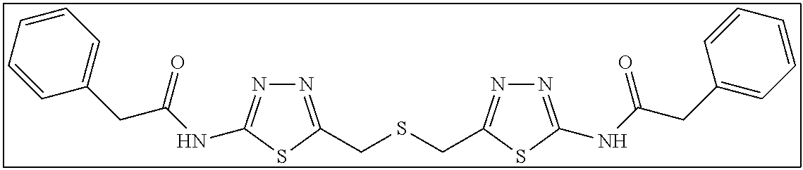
N1=C(CSCC2=NN=C(NC(CC3=CC=CC=C3)=O)S2)SC(NC(CC2=CC=CC=C2)=O)=N1
